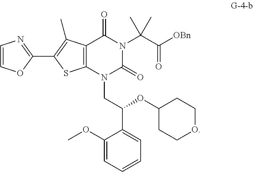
C1(C2=C(C)C3=C(S2)N(CC(C2=CC=CC=C2OC)OC2CCOCC2)C(=O)N(C(C([OBn])=O)(C)C)C3=O)=NC=CO1
